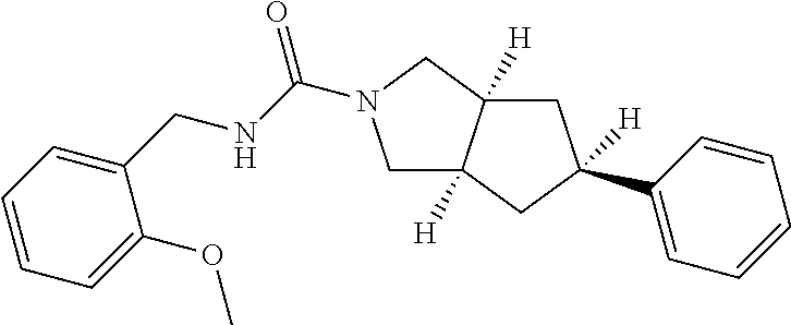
C1C2([H])C([H])(CN1C(NCC1=CC=CC=C1OC)=O)CC(C1=CC=CC=C1)([H])C2
